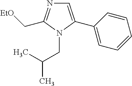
C1=C(C2=CC=CC=C2)N(CC(C)C)C(C[EtO])=N1
